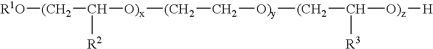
[(CH2](C([R2])[O)x][(CH2]C[O)y][(CH2]C([R3])[O)z][H])[R1O]
